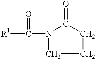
[R1]C(N1C(=O)CCC1)=O
